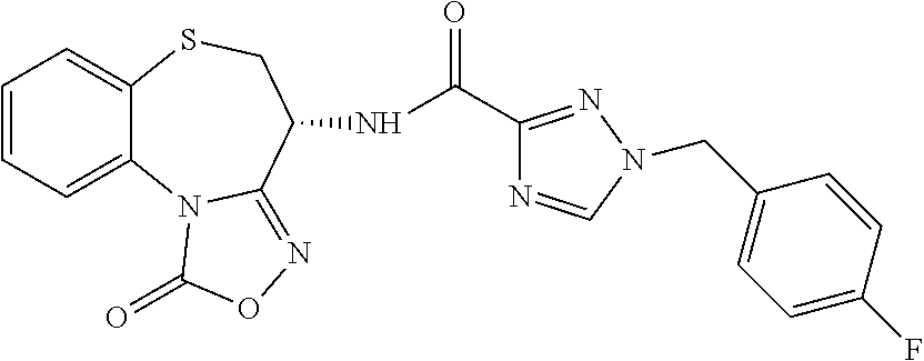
C1=CC=C2C(=C1)SCC(NC(C1=NN(CC3=CC=C(F)C=C3)C=N1)=O)C1=NOC(=O)N21
